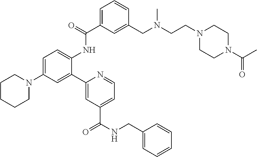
C1=C(N2CCCCC2)C=C(C2=CC(C(NCC3=CC=CC=C3)=O)=CC=N2)C(NC(C2=CC=CC(CN(CCN3CCN(C(C)=O)CC3)C)=C2)=O)=C1
